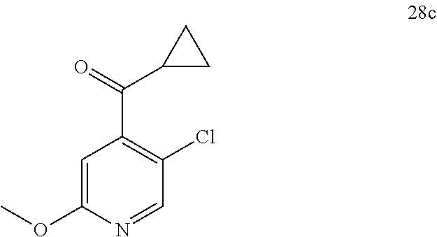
C1=C(OC)N=CC(Cl)=C1C(=O)C1CC1
